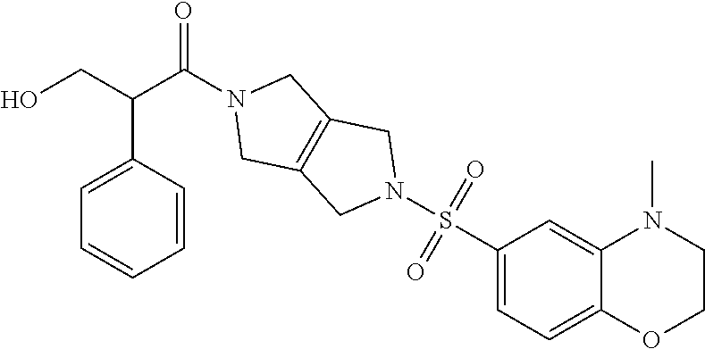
C1(S(N2CC3=C(C2)CN(C(C(CO)C2=CC=CC=C2)=O)C3)(=O)=O)=CC=C2C(=C1)N(C)CCO2
